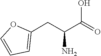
O1C=CC=C1CC(C(O)=O)N
